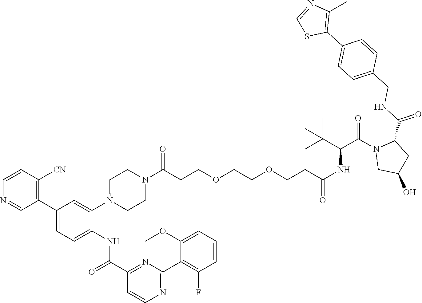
N1=CC(C2=CC=C(NC(C3=NC(C4=C(F)C=CC=C4OC)=NC=C3)=O)C(N3CCN(C(CCOCCOCCC(NC(C(C)(C)C)C(N4CC(O)CC4C(NCC4=CC=C(C5=C(C)N=CS5)C=C4)=O)=O)=O)=O)CC3)=C2)=C([CN])C=C1
